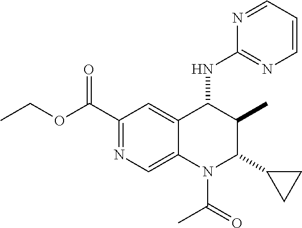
C(OC(C1=NC=C2C(=C1)C(NC1=NC=CC=N1)C(C)C(C1CC1)N2C(=O)C)=O)C
